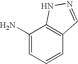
C1(N)=CC=CC2=C1NN=C2
